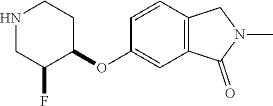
N1CC(F)C(OC2=CC3=C(C=C2)CN(C)C3=O)CC1
